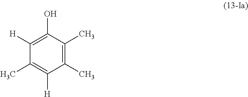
C1([H])=C(O)C(C)=C(C)C([H])=C1C
